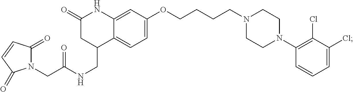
C1=C(OCCCCN2CCN(C3=C(Cl)C(Cl)=CC=C3)CC2)C=C2C(=C1)C(CNC(CN1C(=O)C=CC1=O)=O)CC(=O)N2
